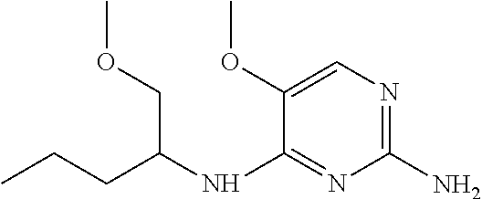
C1(OC)=CN=C(N)N=C1NC(CCC)COC
